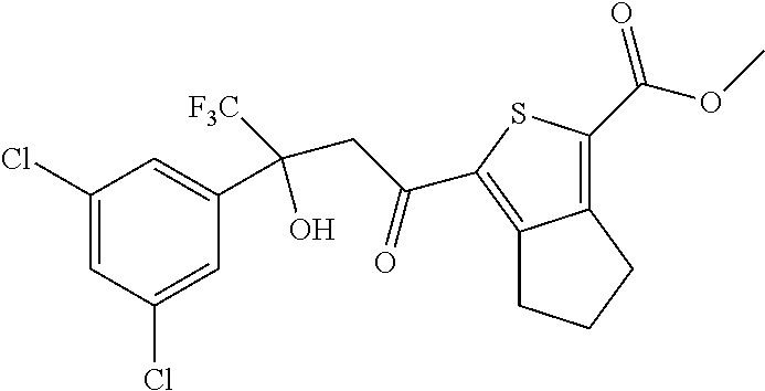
C1(Cl)=CC(Cl)=CC(C(CC(=O)C2=C3C(=C(C(=O)OC)S2)CCC3)(O)[F3C])=C1
